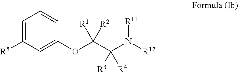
C1([R5])=CC=CC(OC(C(N([R11])[R12])([R3])[R4])([R1])[R2])=C1
